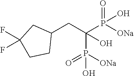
C1(CC(P([ONa])(=O)O)(P([ONa])(=O)O)O)CC(F)(F)CC1
